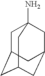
C1C2CC3CC(CC1(N)C3)C2
